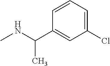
N(C)C(C)C1=CC(Cl)=CC=C1
